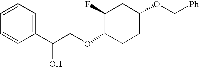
C1(F)C(OCC(C2=CC=CC=C2)O)CCC(OC[Ph])C1
